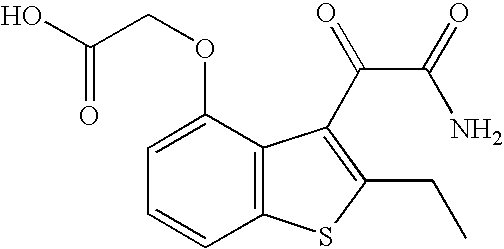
OC(COC1=CC=CC2=C1C(C(C(=O)N)=O)=C(CC)S2)=O
